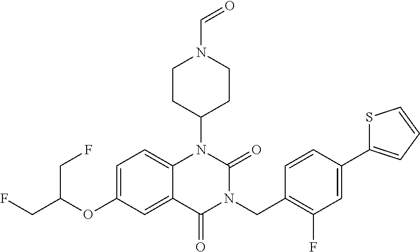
C1=C(OC(CF)CF)C=C2C(=C1)N(C1CCN(C=O)CC1)C(=O)N(CC1=C(F)C=C(C3=CC=CS3)C=C1)C2=O
